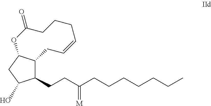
C1(CCC(CCCCCCC)=[M])C2C(CC1C)OC(=O)CCCC=CC2.O
